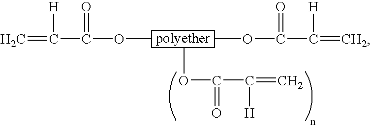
C=C(C(OC)=O)[H].COC(C([H])=C)=O.COC(C(=C)[H])=O
